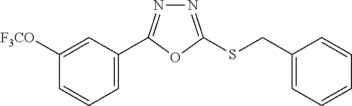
C1=C(C2=NN=C(SCC3=CC=CC=C3)O2)C=C([F3CO])C=C1
